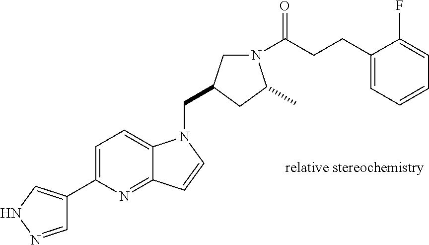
C1=NNC=C1C1=CC=C2C(=N1)C=CN2CC1CN(C(CCC2=CC=CC=C2F)=O)C(C)C1
